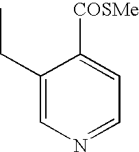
C1(CC)=CN=CC=C1[COSMe]
